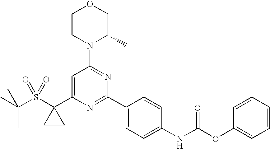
N1(C2=NC(C3=CC=C(NC(OC4=CC=CC=C4)=O)C=C3)=NC(C3(S(C(C)(C)C)(=O)=O)CC3)=C2)C(C)COCC1
